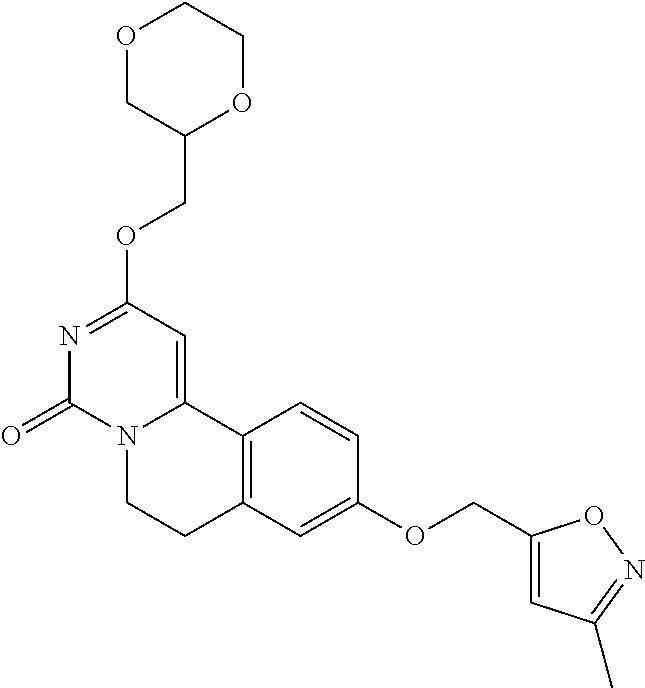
O1CC(COC2=NC(=O)N3C(=C2)C2=C(CC3)C=C(OCC3=CC(C)=NO3)C=C2)OCC1
